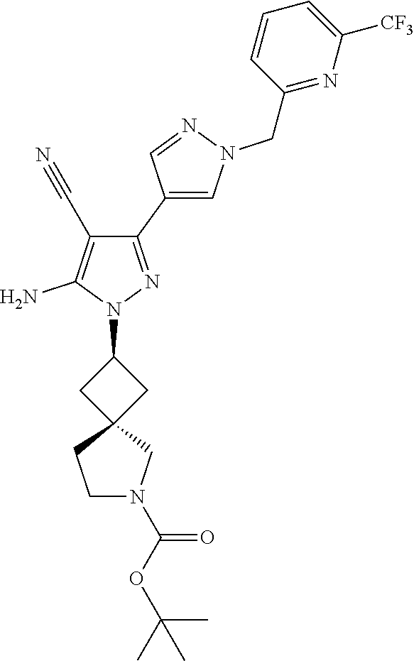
C1(C2=CN(CC3=NC([CF3])=CC=C3)N=C2)=NN(C2CC3(C2)CCN(C(OC(C)(C)C)=O)C3)C(N)=C1C#N
